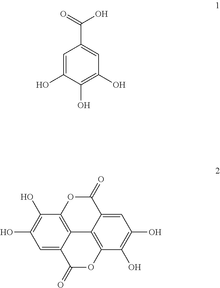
C1=C(O)C(O)=C(O)C=C1C(=O)O.C1=C2C3=C(C(O)=C1O)OC(=O)C1=CC(O)=C(O)C(=C31)OC2=O
